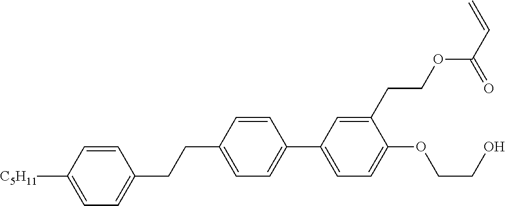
C1=CC([C5H11])=CC=C1CCC1=CC=C(C2=CC=C(OCCO)C(CCOC(C=C)=O)=C2)C=C1
